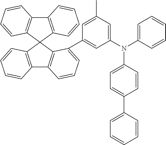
C12=C(C3(C4=C1C=CC=C4)C1=C(C4=C3C(C3=CC(N(C5=CC=CC=C5)C5=CC=C(C6=CC=CC=C6)C=C5)=CC(C)=C3)=CC=C4)C=CC=C1)C=CC=C2
